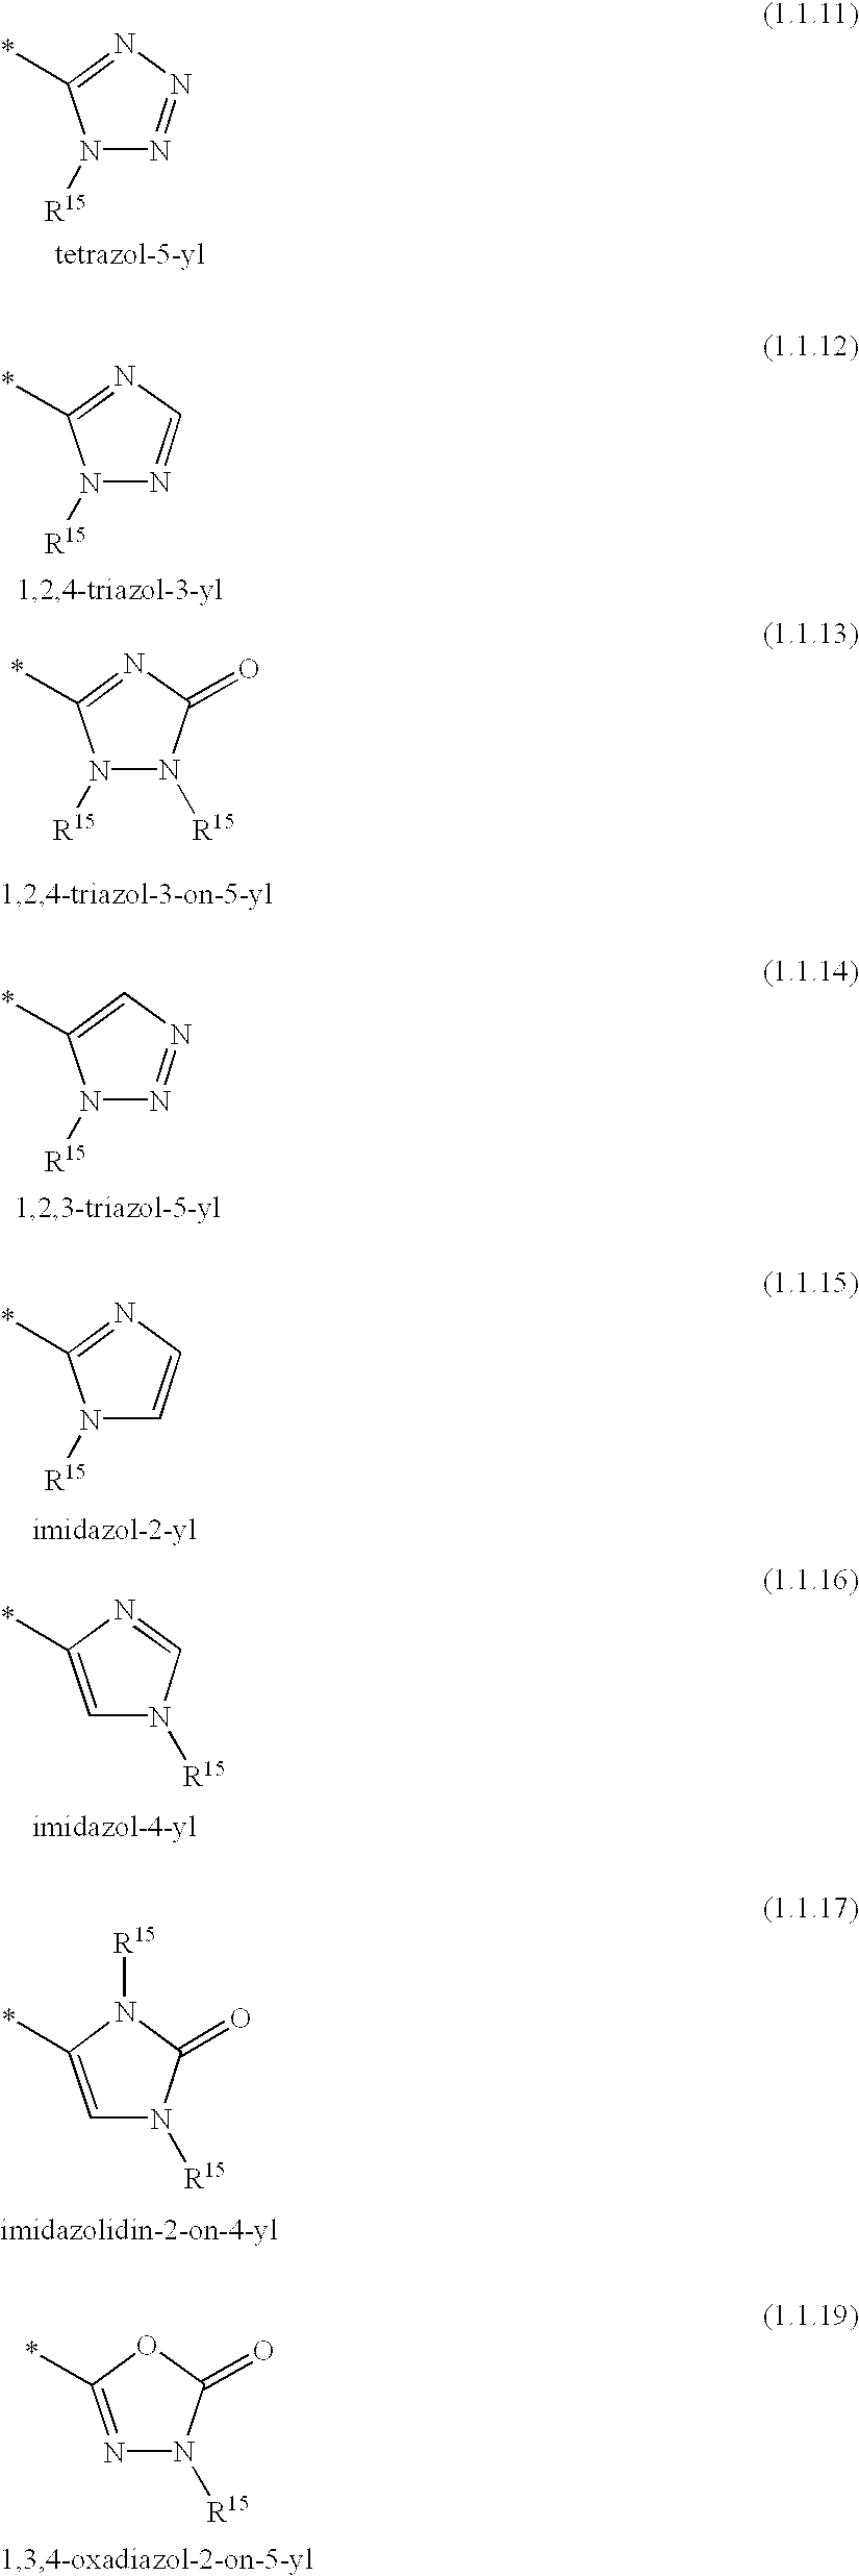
C1(*)=NN=NN1[R15].C1(*)=NC=NN1[R15].C1(*)=NC(=O)N([R15])N1[R15].C1(*)=CN=NN1[R15].C1(*)=NC=CN1[R15].C1(*)=CN([R15])C=N1.C1(*)=CN([R15])C(=O)N1[R15].C1(*)=NN([R15])C(=O)O1
